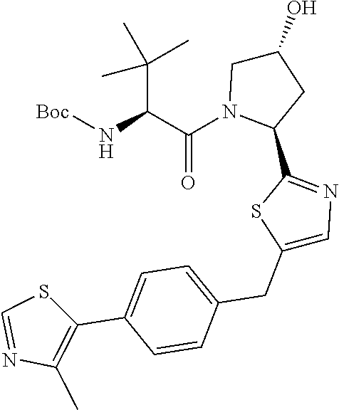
C1(O)CN(C(C(C(C)(C)C)N[Boc])=O)C(C2=NC=C(CC3=CC=C(C4=C(C)N=CS4)C=C3)S2)C1
